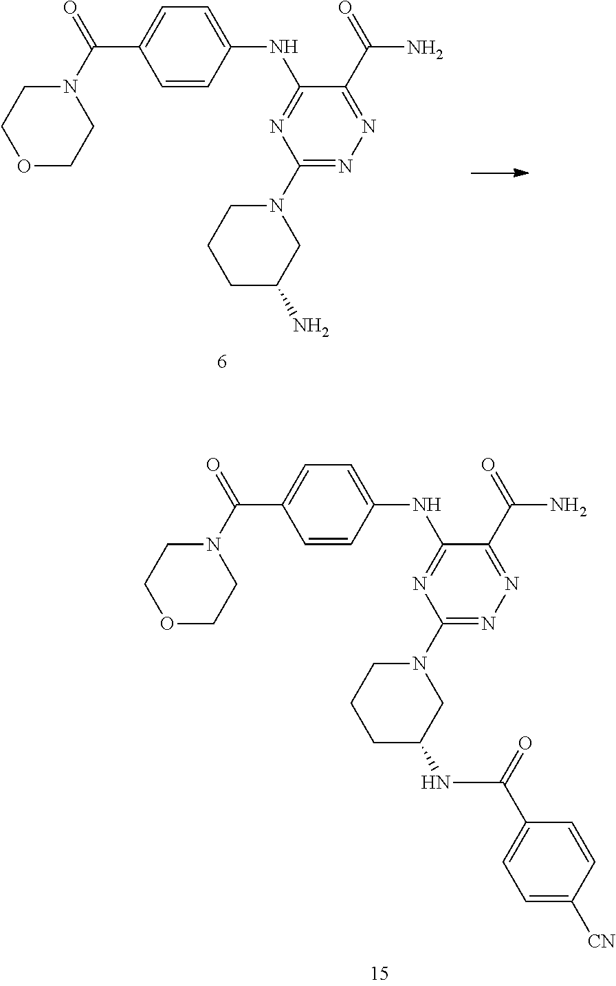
O1CCN(C(C2=CC=C(NC3=NC(N4CCCC(N)C4)=NN=C3C(N)=O)C=C2)=O)CC1.O1CCN(C(C2=CC=C(NC3=NC(N4CCCC(NC(C5=CC=C([CN])C=C5)=O)C4)=NN=C3C(N)=O)C=C2)=O)CC1
